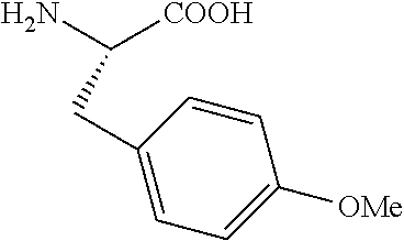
NC([COOH])CC1=CC=C([OMe])C=C1
